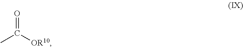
O=C([OR10])C
